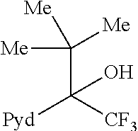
C(C([CF3])([Pyd])O)([Me])([Me])[Me]
